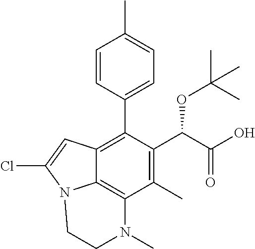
C1=CC(C2=C3C4=C(C(C)=C2C(C(=O)O)OC(C)(C)C)N(C)CCN4C(Cl)=C3)=CC=C1C
